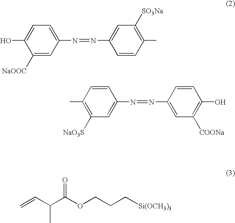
C1([NaOOC])=CC(N=NC2=CC([SO3Na])=C(C)C=C2)=CC=C1O.C=CC(C(OCCC[Si(OCH3)3])=O)C.CC1=C([NaO3S])C=C(N=NC2=CC([COONa])=C(O)C=C2)C=C1
